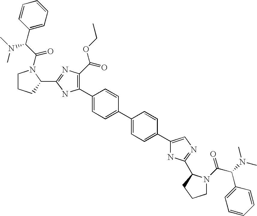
C1(C2=C(C(OCC)=O)N=C(C3N(C(C(C4=CC=CC=C4)N(C)C)=O)CCC3)N2)=CC=C(C2=CC=C(C3=CN=C(C4N(C(C(N(C)C)C5=CC=CC=C5)=O)CCC4)N3)C=C2)C=C1
